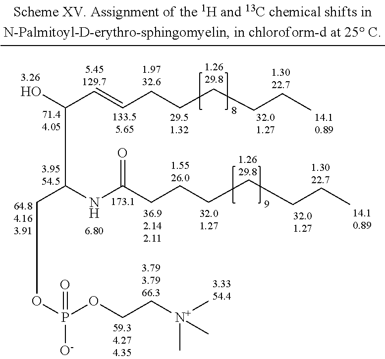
OC(C=CCCCCCC)C(NC(CCCCCCC)=O)COP([O-])(OCC[N+](C)(C)C)=O
